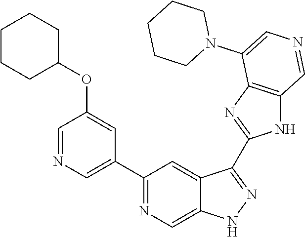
C1(C2=CN=CC(OC3CCCCC3)=C2)=NC=C2C(=C1)C(C1=NC3=C(N1)C=NC=C3N1CCCCC1)=NN2
